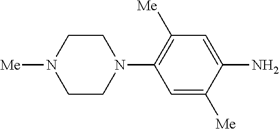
C1=C([Me])C(N)=CC([Me])=C1N1CCN([Me])CC1
